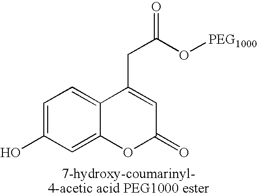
C1=C(O)C=C2C(=C1)C(CC(O[PEG1000])=O)=CC(=O)O2
